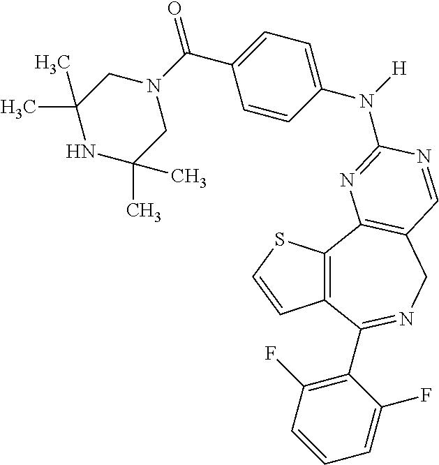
C12=C(C3=C(CN=C1C1=C(F)C=CC=C1F)C=NC(N([H])C1=CC=C(C(=O)N4CC(C)(C)NC(C)(C)C4)C=C1)=N3)SC=C2
